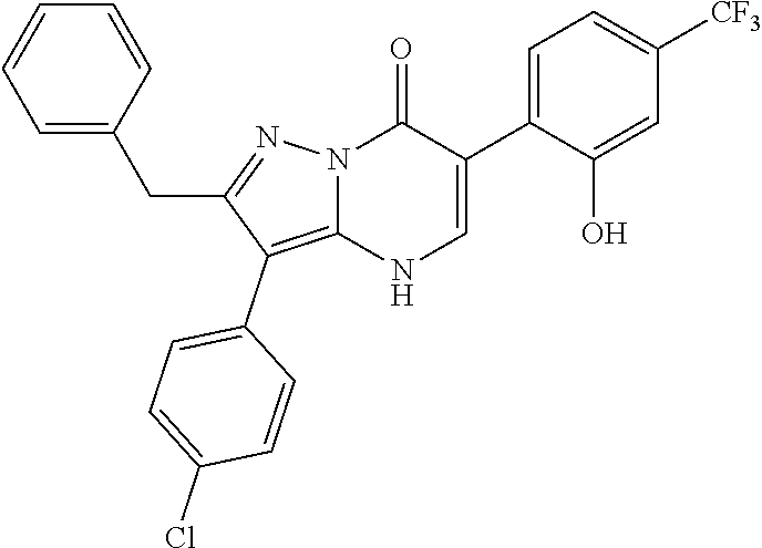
O=C1N2C(=C(C3=CC=C(Cl)C=C3)C(CC3=CC=CC=C3)=N2)NC=C1C1=CC=C([CF3])C=C1O
